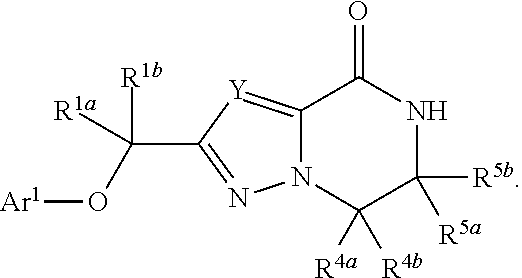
N12C(=[Y]C(C([R1a])(O[Ar1])[R1b])=N1)C(=O)NC([R5a])([R5b])C2([R4a])[R4b]
